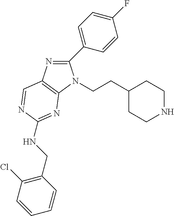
C1(C2=CC=C(F)C=C2)=NC2=C(N1CCC1CCNCC1)N=C(NCC1=C(Cl)C=CC=C1)N=C2
